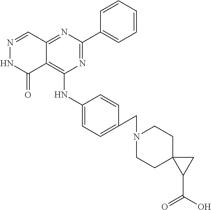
N1=CC2=NC(C3=CC=CC=C3)=NC(NC3=CC=C(CN4CCC5(CC4)C(C(=O)O)C5)C=C3)=C2C(=O)N1
